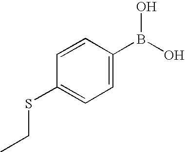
C1=CC(SCC)=CC=C1B(O)O
